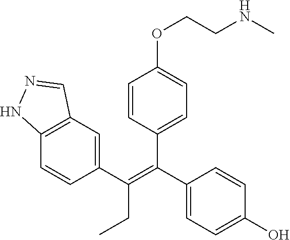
C1=CC(C(C2=CC=C(O)C=C2)=C(C2=CC3=C(C=C2)NN=C3)CC)=CC=C1OCCNC
